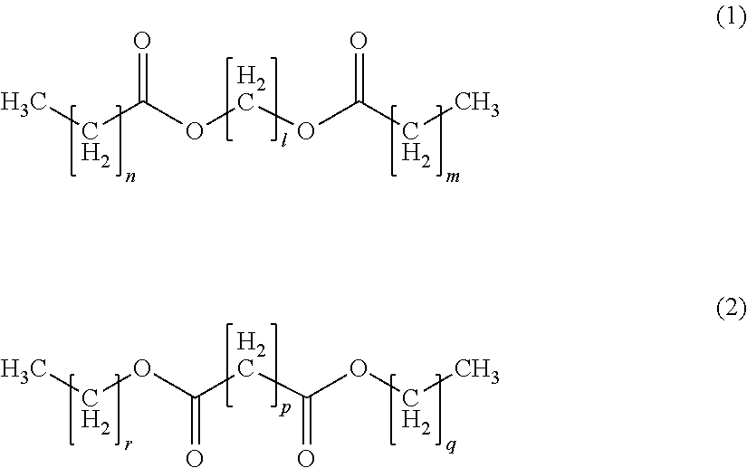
CCC(OCOC(CC)=O)=O.CCOC(CC(OCC)=O)=O
